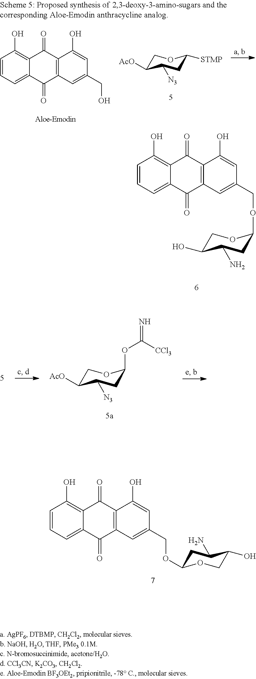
C1C([AcO])C([N3])CC([STMP])O1.C1=CC=C2C(=C1O)C(=O)C1=C(C2=O)C=C(CO)C=C1O.C1=CC=C2C(=C1O)C(=O)C1=C(C2=O)C=C(COC2CC(N)C(O)CO2)C=C1O.C1C([AcO])C([N3])CC(OC([CCl3])=N)O1.C1=CC=C2C(=C1O)C(=O)C1=C(C2=O)C=C(COC2CC(N)C(O)CO2)C=C1O
